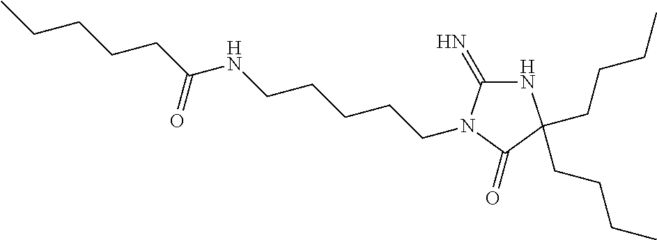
CCCCCC(NCCCCCN1C(=N)NC(CCCC)(CCCC)C1=O)=O
